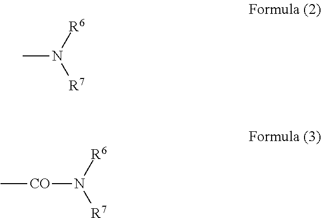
CN([R6])[R7].[CO](N([R6])[R7])C
